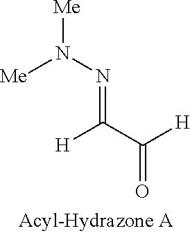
[Me]N(N=C(C([H])=O)[H])[Me]
